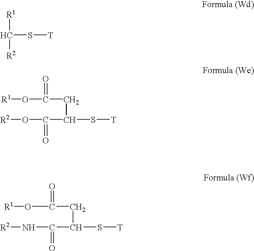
C(S[T])([R1])[R2].[R1]OC(CC(S[T])C(O[R2])=O)=O.[R1]OC(CC(S[T])C(=O)N[R2])=O
